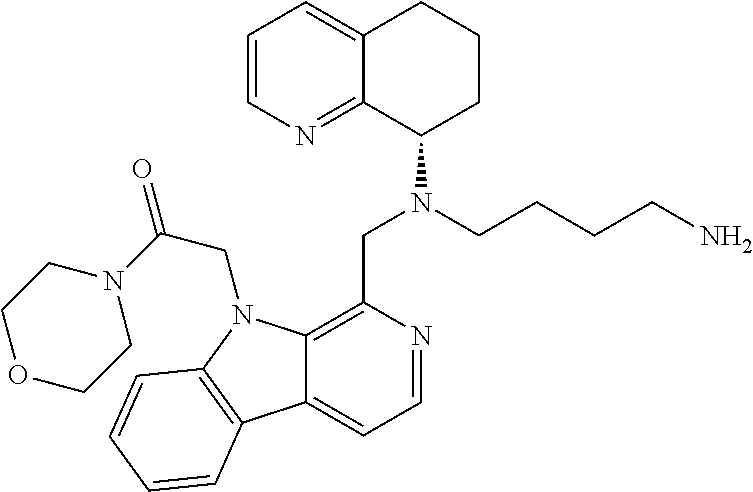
C1=CN=C2C(=C1)CCCC2N(CCCCN)CC1=C2C(=CC=N1)C1=C(N2CC(=O)N2CCOCC2)C=CC=C1
